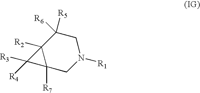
C12([R2])C([R7])(CN([R1])CC1([R6])[R5])C2([R3])[R4]
